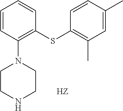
C1=CC(N2CCNCC2)=C(SC2=C(C)C=C(C)C=C2)C=C1
